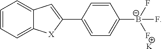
C1([B-](F)(F)F)=CC=C(C2=CC3=CC=CC=C3[X]2)C=C1.[K]
